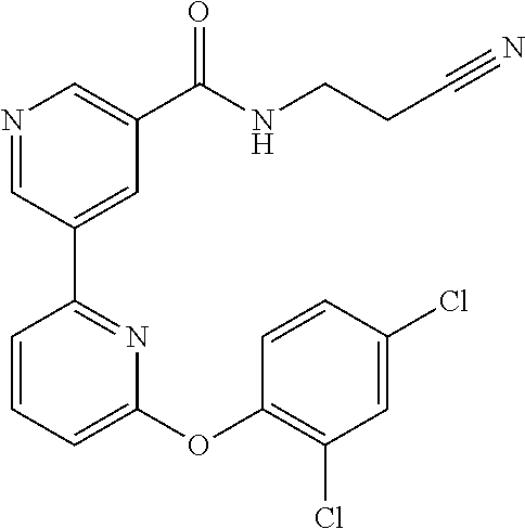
N1=CC(C2=NC(OC3=C(Cl)C=C(Cl)C=C3)=CC=C2)=CC(C(NCCC#N)=O)=C1
